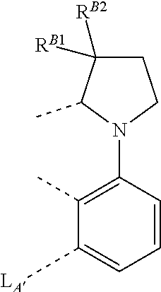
C1=CC(N2C(C)C([RB1])([RB2])CC2)=C(C)C([LA])=C1
